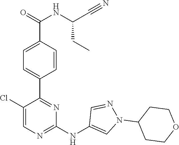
C1(C2=NC(NC3=CN(C4CCOCC4)N=C3)=NC=C2Cl)=CC=C(C(=O)NC(C#N)CC)C=C1
